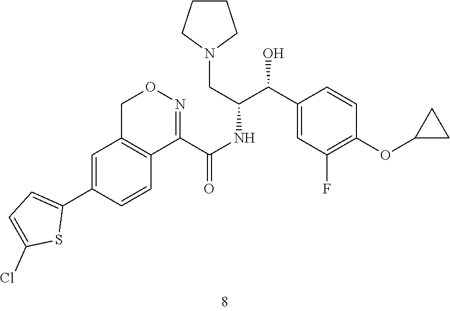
C1(C(C(CN2CCCC2)NC(=O)C2=NOCC3=C2C=CC(C2=CC=C(Cl)S2)=C3)O)=CC(F)=C(OC2CC2)C=C1
